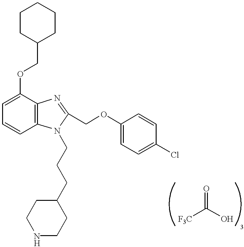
C1=C(OCC2CCCCC2)C2=C(C=C1)N(CCCC1CCNCC1)C(COC1=CC=C(Cl)C=C1)=N2.[F3C]C(O)=O
